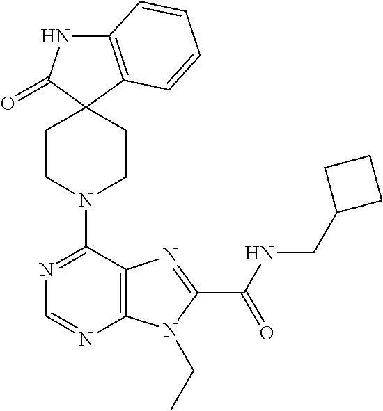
C12=C(C=CC=C1)C1(C(=O)N2)CCN(C2=NC=NC3=C2N=C(C(=O)NCC2CCC2)N3CC)CC1
